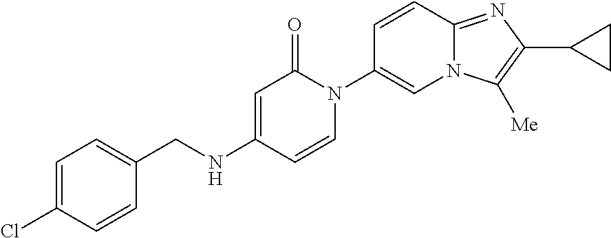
C(NC1=CC(=O)N(C2=CN3C(=NC(C4CC4)=C3[Me])C=C2)C=C1)C1=CC=C(Cl)C=C1
